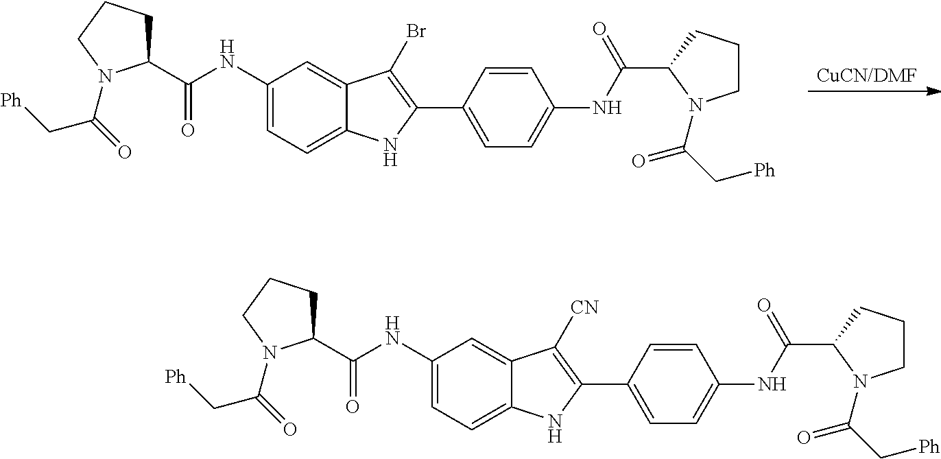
[CuCN/DMF].C1(NC(=O)C2CCCN2C(=O)C[Ph])=CC=C2C(=C1)C(Br)=C(C1=CC=C(NC(C3N(C(C[Ph])=O)CCC3)=O)C=C1)N2.C1(NC(=O)C2CCCN2C(=O)C[Ph])=CC=C2C(=C1)C([CN])=C(C1=CC=C(NC(C3N(C(C[Ph])=O)CCC3)=O)C=C1)N2
